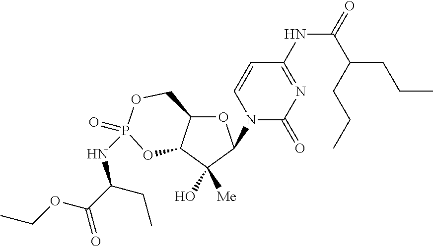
O1C2C(C(O)([Me])C1N1C(=O)N=C(NC(=O)C(CCC)CCC)C=C1)OP(NC(C(OCC)=O)CC)(=O)OC2
